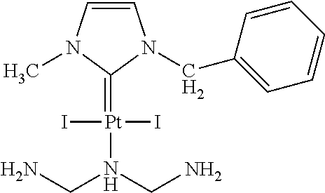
C1=CN(C)C(=[Pt](N(CN)CN)(I)I)N1CC1=CC=CC=C1
